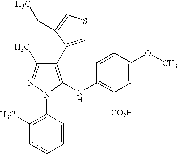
C1(C2=CSC=C2CC)=C(NC2=C([CO2H])C=C(OC)C=C2)N(C2=C(C)C=CC=C2)N=C1C
